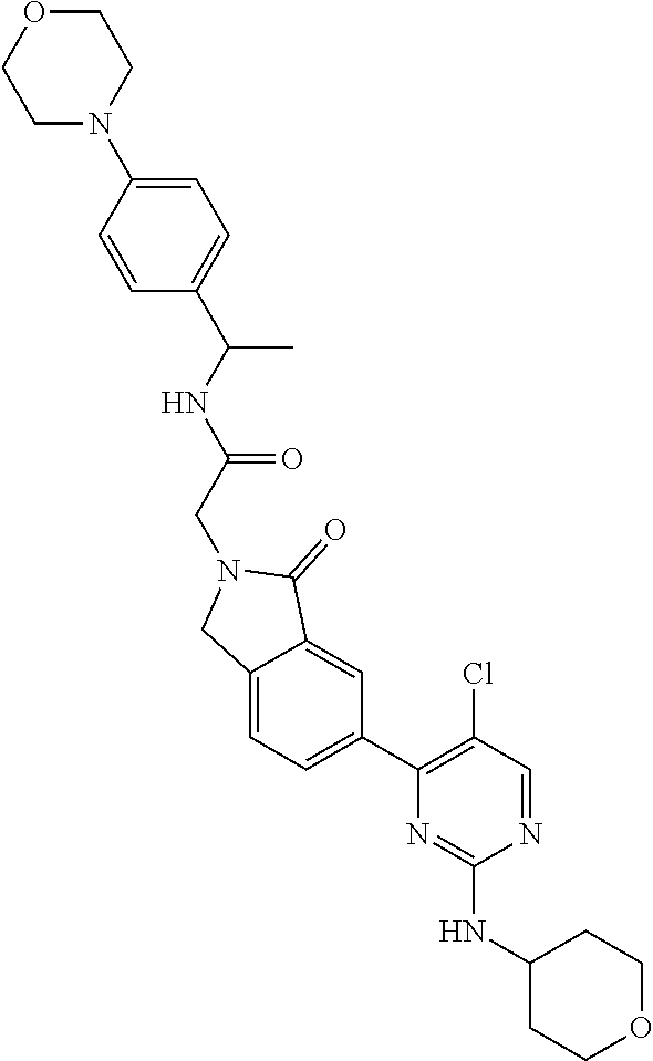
C1(NC2=NC(C3=CC=C4C(=C3)C(=O)N(CC(=O)NC(C)C3=CC=C(N5CCOCC5)C=C3)C4)=C(Cl)C=N2)CCOCC1
